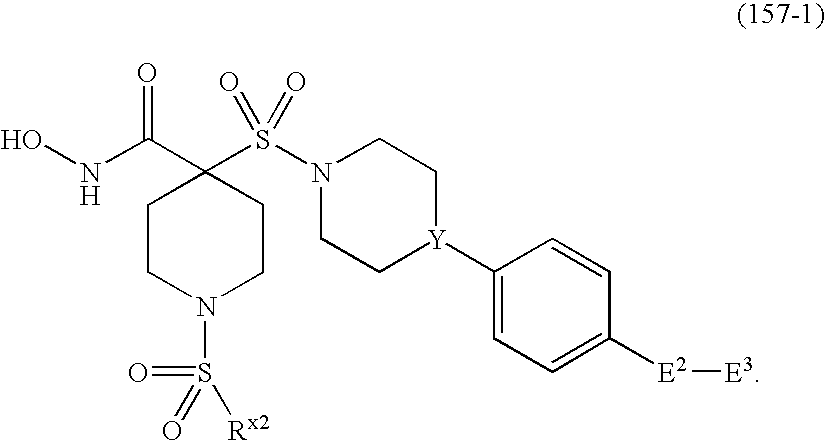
ONC(C1(S(N2CC[Y](C3=CC=C([E2][E3])C=C3)CC2)(=O)=O)CCN(S([Rx2])(=O)=O)CC1)=O
